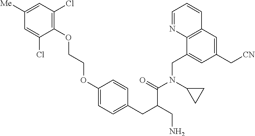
C1=C([Me])C=C(Cl)C(OCCOC2=CC=C(CC(CN)C(=O)N(C3CC3)CC3=CC(C[CN])=CC4=C3N=CC=C4)C=C2)=C1Cl
